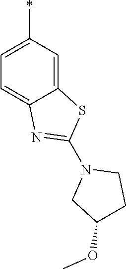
C12=CC(*)=CC=C1N=C(N1CC(OC)CC1)S2
